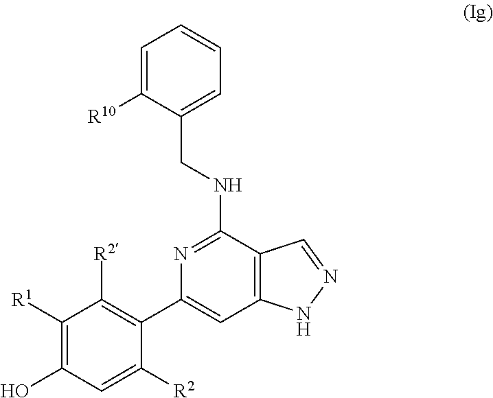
C12=C(C(NCC3=CC=CC=C3[R10])=NC(C3=C([R2])C([R1])=C(O)C=C3[R2])=C1)C=NN2
